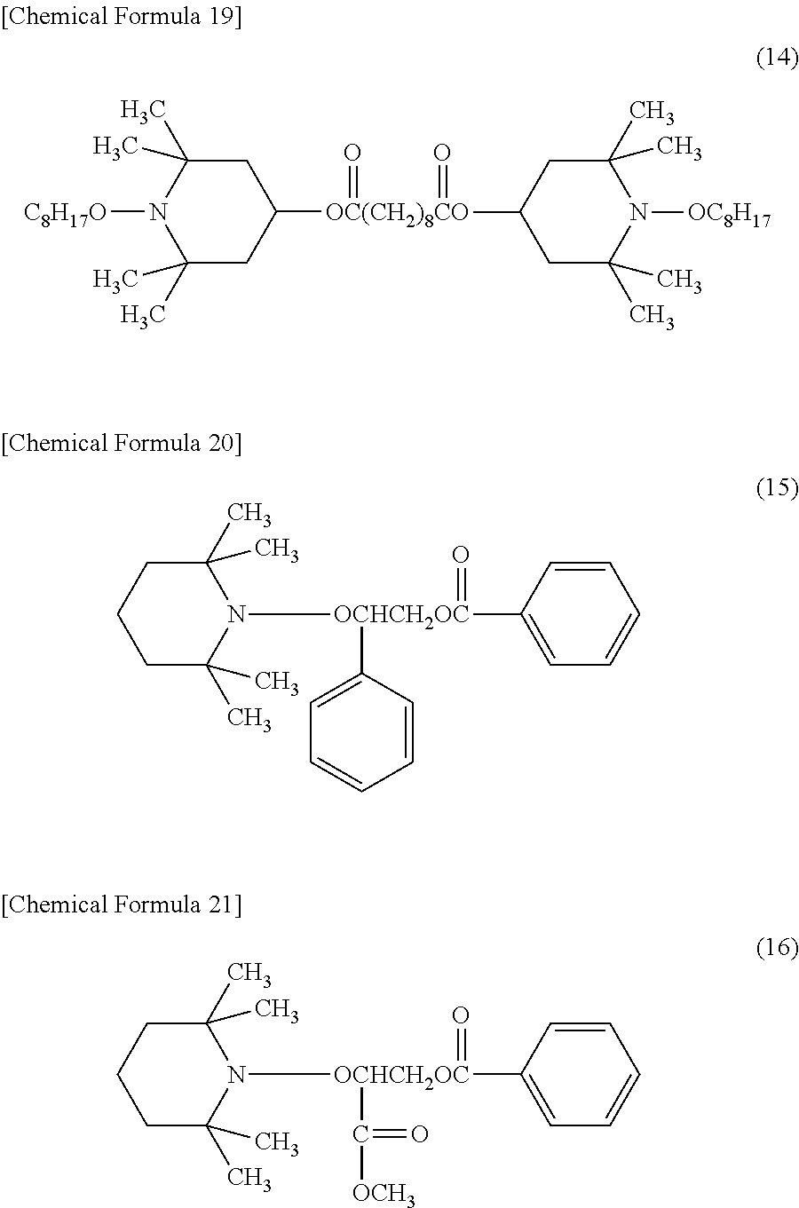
N1([C8H17O])C(C)(C)CC([OC(CH2)8CO](C2CC(C)(C)N([OC8H17])C(C)(C)C2)(=O)=O)CC1(C)C.C1CC(C)(C)N([OCHCH2OC](C2=CC=CC=C2)(C2=CC=CC=C2)=O)C(C)(C)C1.C1CC(C)(C)N([OCHCH2OC](C([OCH3])=O)(C2=CC=CC=C2)=O)C(C)(C)C1
